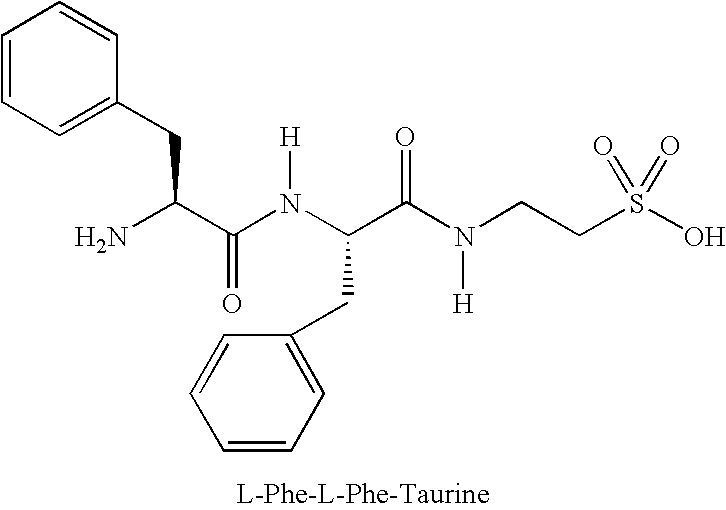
C1=CC=C(CC(N)C(=O)N(C(C(=O)N([H])CCS(=O)(O)=O)CC2=CC=CC=C2)[H])C=C1
